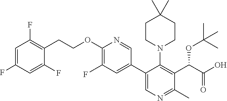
C1(C2=CN=C(C)C(C(C(O)=O)OC(C)(C)C)=C2N2CCC(C)(C)CC2)=CC(F)=C(OCCC2=C(F)C=C(F)C=C2F)N=C1
